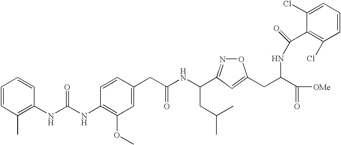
C1=CC(C)=C(NC(NC2=C(OC)C=C(CC(NC(CC(C)C)C3=NOC(CC(C([OMe])=O)NC(C4=C(Cl)C=CC=C4Cl)=O)=C3)=O)C=C2)=O)C=C1
